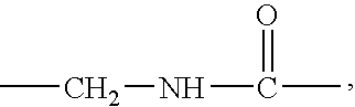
CCNC(=O)C
